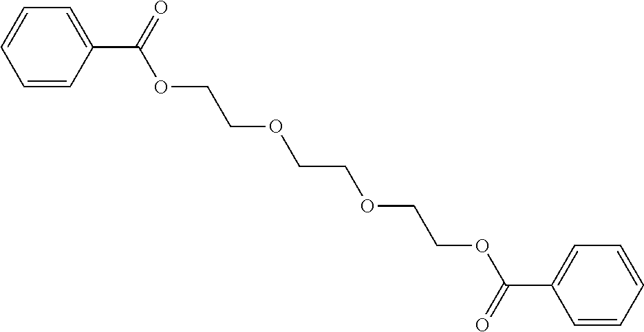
C1(C(OCCOCCOCCOC(C2=CC=CC=C2)=O)=O)=CC=CC=C1
